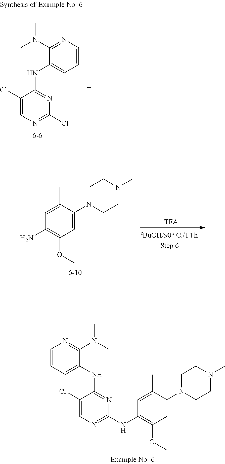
N(C1=NC(NC2=C(OC)C=C(N3CCN(C)CC3)C(C)=C2)=NC=C1Cl)C1=CC=CN=C1N(C)C.C1=CN=C(N(C)C)C(NC2=NC(Cl)=NC=C2Cl)=C1.C1=C(C)C(N2CCN(C)CC2)=CC(OC)=C1N
